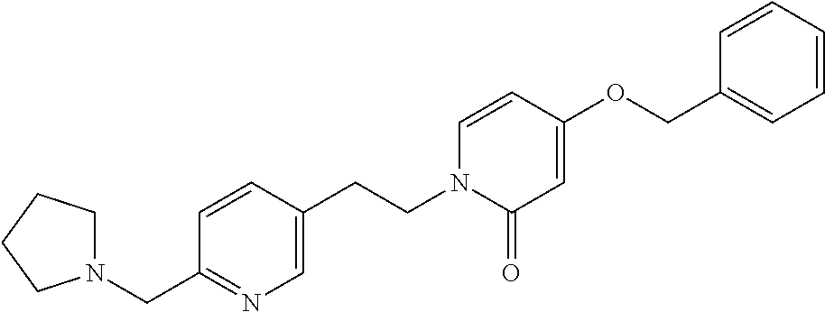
N1(CC2=NC=C(CCN3C(=O)C=C(OCC4=CC=CC=C4)C=C3)C=C2)CCCC1
